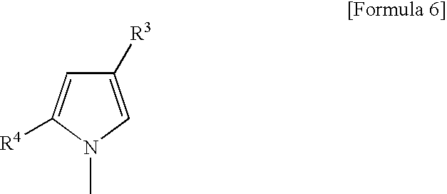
C1([R3])=CN(C)C([R4])=C1
